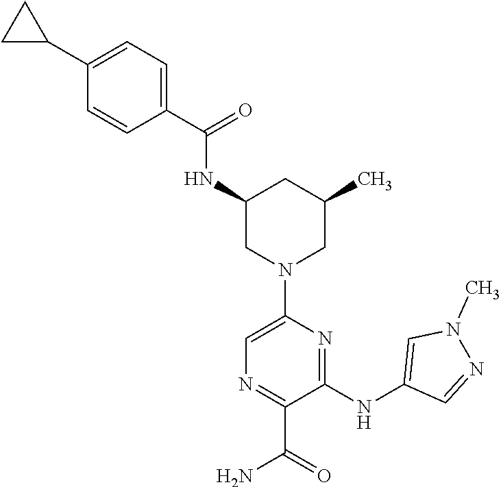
C1(C(=O)NC2CN(C3=CN=C(C(=O)N)C(NC4=CN(C)N=C4)=N3)CC(C)C2)=CC=C(C2CC2)C=C1
